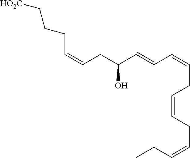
C(=CCC(C=CC=CCC=CCC=CCC)O)CCC[HO2C]
